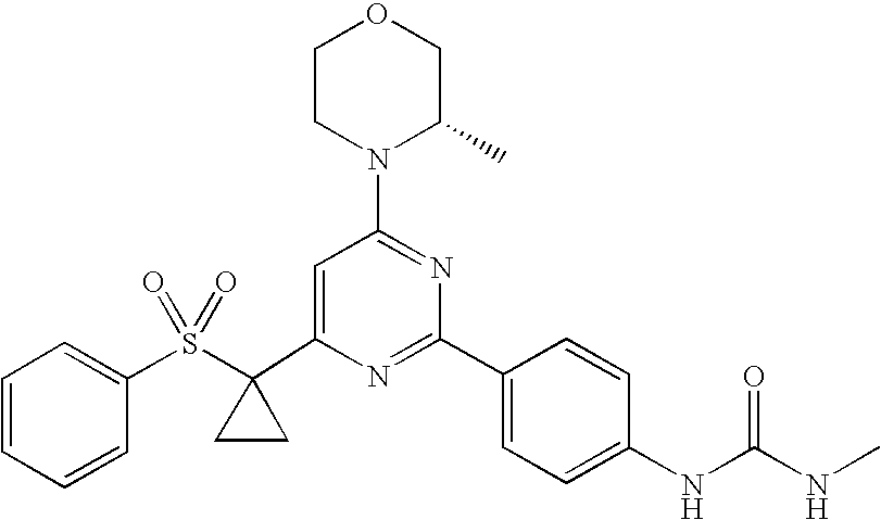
C1(C2(S(C3=CC=CC=C3)(=O)=O)CC2)=CC(N2C(C)COCC2)=NC(C2=CC=C(NC(=O)NC)C=C2)=N1
